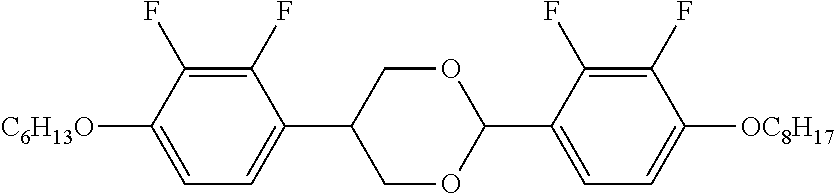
C1(F)=C(F)C([C6H13O])=CC=C1C1COC(C2=CC=C([OC8H17])C(F)=C2F)OC1
